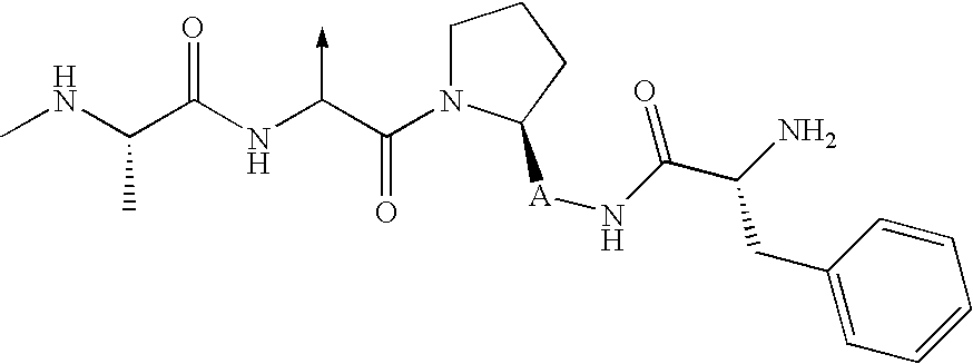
C(NC)(C(NC(C(N1CCCC1[A]NC(=O)C(N)CC1=CC=CC=C1)=O)->C)=O)C
